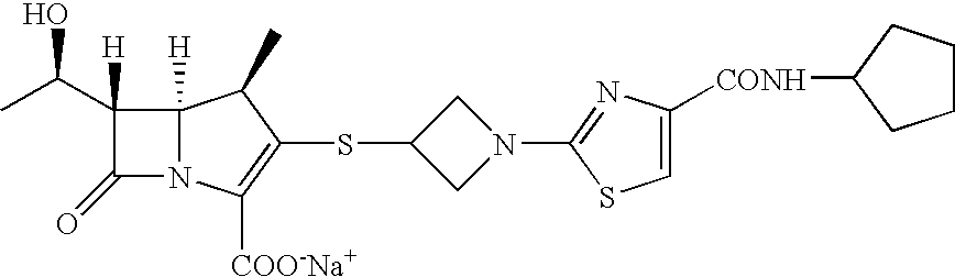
C12([H])N(C([COO-Na+])=C(SC3CN(C4=NC([CONH]C5CCCC5)=CS4)C3)C1C)C(=O)C2([H])C(C)O
